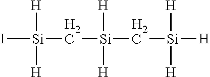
I[Si](C[Si](C[Si]([H])([H])[H])([H])[H])([H])[H]
